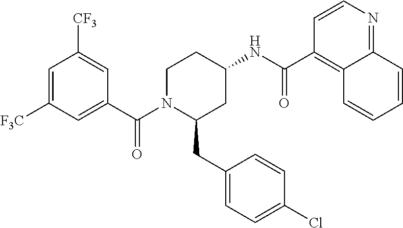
C1=C([F3C])C=C(C(N2C(CC3=CC=C(Cl)C=C3)CC(NC(C3=C4C(=NC=C3)C=CC=C4)=O)CC2)=O)C=C1[CF3]
